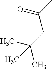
C(C(C)=O)C(C)(C)C
